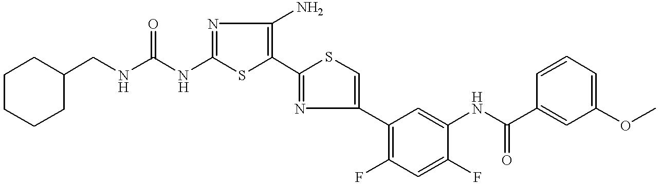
C1(NC(=O)NCC2CCCCC2)=NC(N)=C(C2=NC(C3=C(F)C=C(F)C(NC(C4=CC(OC)=CC=C4)=O)=C3)=CS2)S1
